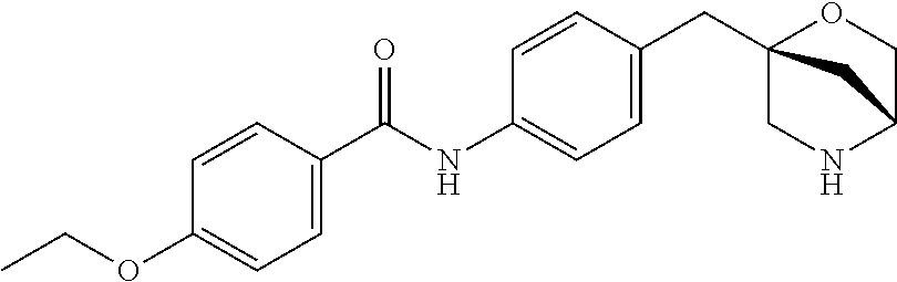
C(NC1=CC=C(CC23OCC(NC2)C3)C=C1)(=O)C1=CC=C(OCC)C=C1
